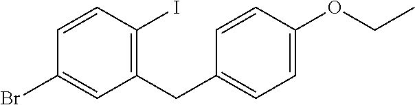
C1=CC(I)=C(CC2=CC=C(OCC)C=C2)C=C1Br
